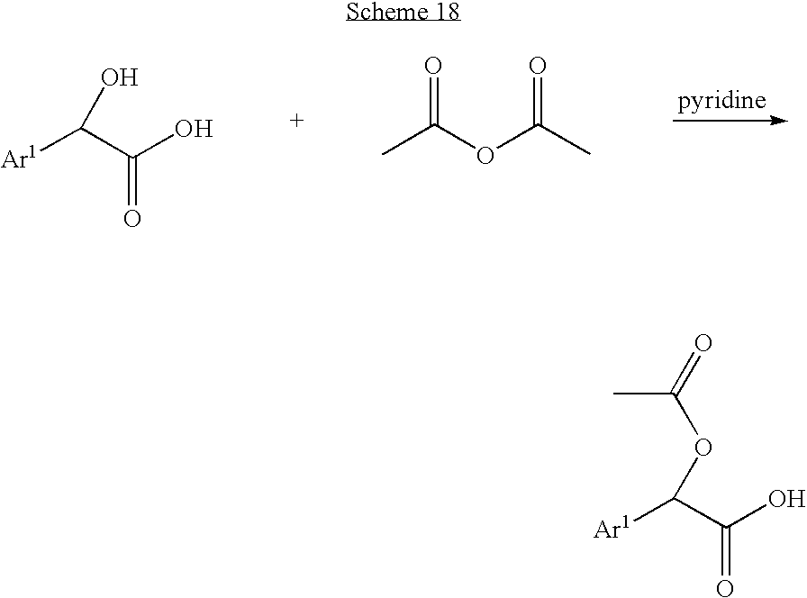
[Ar1]C(C(O)=O)O.CC(OC(C)=O)=O.[Ar1]C(C(O)=O)OC(C)=O
